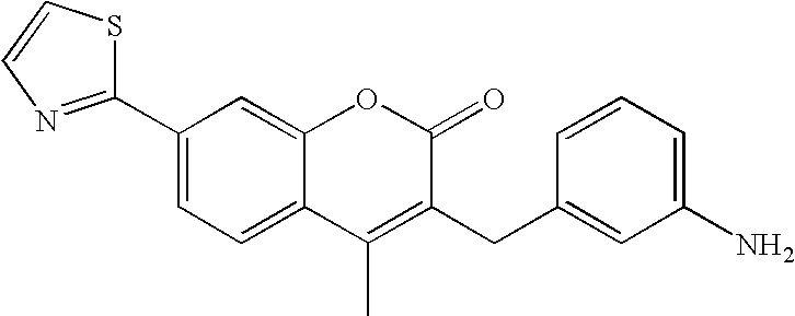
C1(C2=NC=CS2)=CC=C2C(=C1)OC(=O)C(CC1=CC(N)=CC=C1)=C2C
